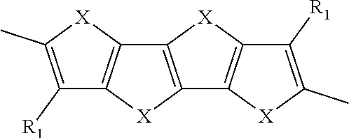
[X]1C2=C(C3=C1C([R1])=C(C)[X]3)[X]C1=C2[X]C(C)=C1[R1]
